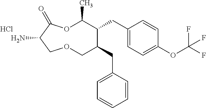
NC1C(=O)OC(C)C(CC2=CC=C(OC(F)(F)F)C=C2)C(CC2=CC=CC=C2)COC1.Cl
